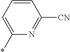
C1=CC=C(*)N=C1[CN]
